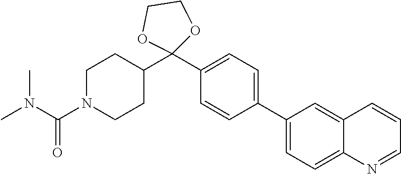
C1=C(C2=CC=C(C3(C4CCN(C(N(C)C)=O)CC4)OCCO3)C=C2)C=C2C=CC=NC2=C1
